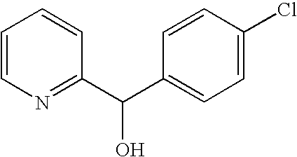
C1=CN=C(C(C2=CC=C(Cl)C=C2)O)C=C1
